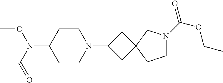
C1CC(N(C(C)=O)OC)CCN1C1CC2(C1)CN(C(=O)OCC)CC2
